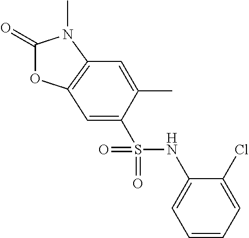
C1(=O)OC2=C(N1C)C=C(C)C(S(NC1=CC=CC=C1Cl)(=O)=O)=C2
